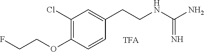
C1(Cl)=C(OCCF)C=CC(CCNC(=N)N)=C1
